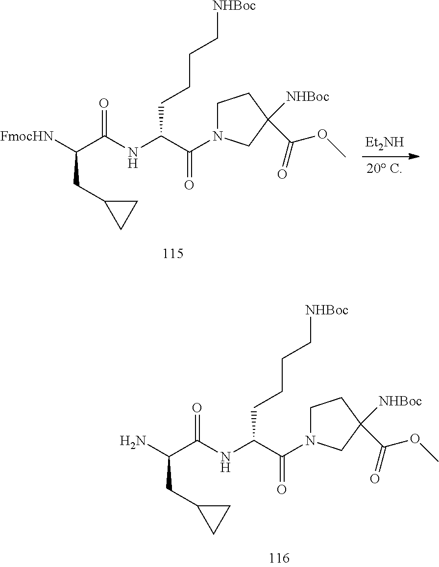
[FmocHN]C(C(=O)NC(C(N1CCC([NHBoc])(C(OC)=O)C1)=O)CCCC[NHBoc])CC1CC1.[Et2NH].NC(C(=O)NC(C(N1CCC([NHBoc])(C(OC)=O)C1)=O)CCCC[NHBoc])CC1CC1
